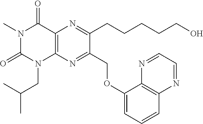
C12=C(N=C(COC3=CC=CC4=C3N=CC=N4)C(CCCCCO)=N1)N(CC(C)C)C(=O)N(C)C2=O
